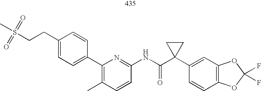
C1(CCS(C)(=O)=O)=CC=C(C2=C(C)C=CC(NC(C3(C4=CC5=C(C=C4)OC(F)(F)O5)CC3)=O)=N2)C=C1
